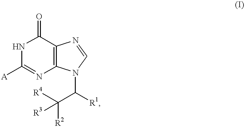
N1C([A])=NC2=C(C1=O)N=CN2C(C([R2])([R4])[R3])[R1]
